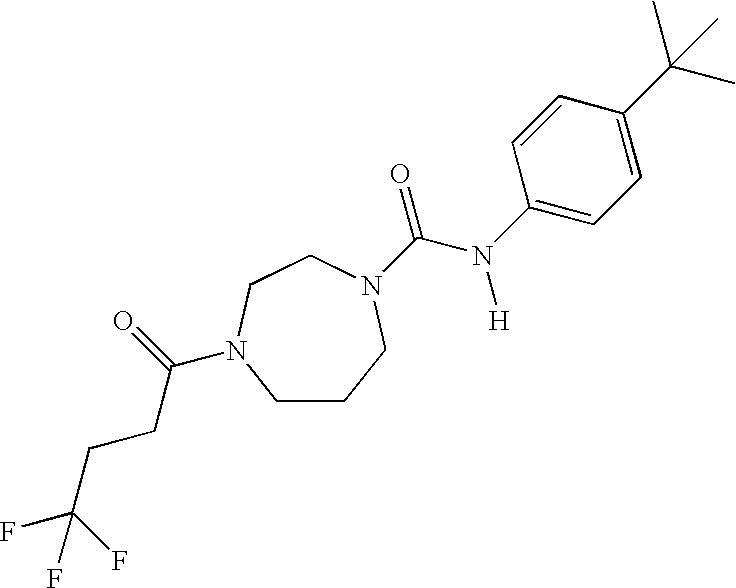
C1CCN(C(=O)N([H])C2=CC=C(C(C)(C)C)C=C2)CCN1C(=O)CCC(F)(F)F
